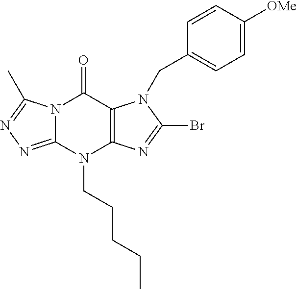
N12C(=NN=C1C)N(CCCCC)C1=C(C2=O)N(CC2=CC=C([OMe])C=C2)C(Br)=N1
